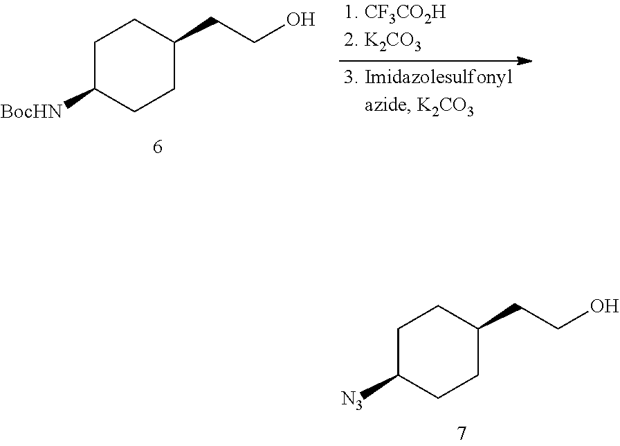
C1C([N3])CCC(CCO)C1.C1C([BocHN])CCC(CCO)C1
